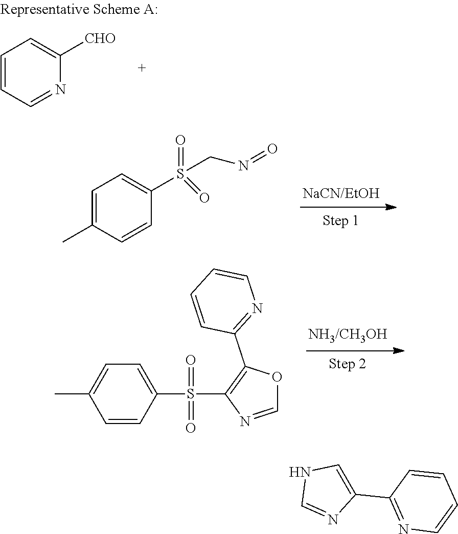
C1=CC=NC([CHO])=C1.C1=C(C)C=CC(S(=O)(=O)CN=O)=C1.C1=CC(S(C2=C(C3=NC=CC=C3)OC=N2)(=O)=O)=CC=C1C.C1=NC(C2=NC=CC=C2)=CN1
